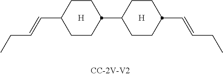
[H].C1CC(C2CCC(C=CCC)CC2)CCC1C=CCC.[H]
